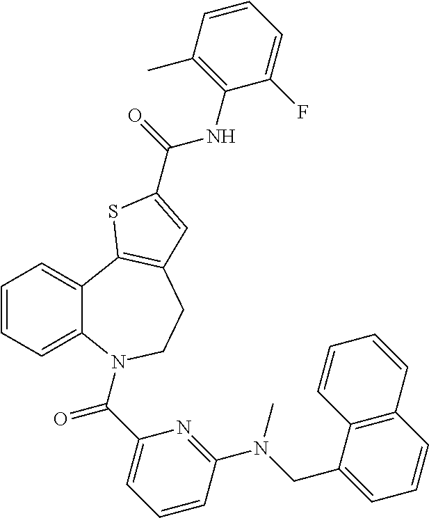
C1=CC=C2C(=C1)C1=C(CCN2C(C2=CC=CC(N(CC3=CC=CC4=C3C=CC=C4)C)=N2)=O)C=C(C(=O)NC2=C(C)C=CC=C2F)S1
